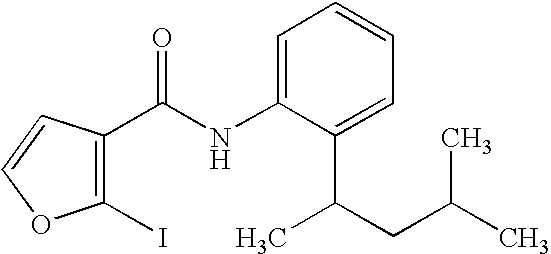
C1(I)=C(C(NC2=CC=CC=C2C(C)CC(C)C)=O)C=CO1
